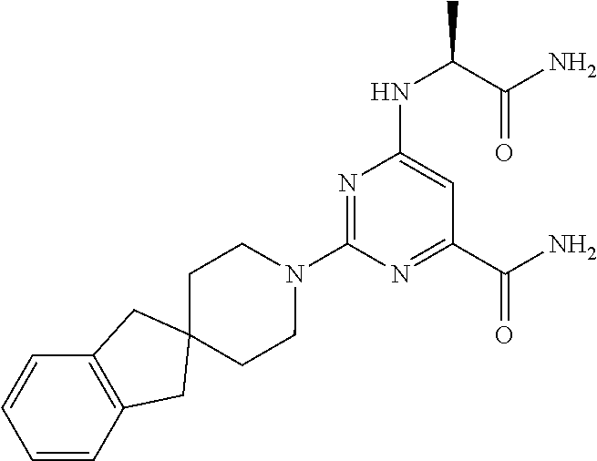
C1(N2CCC3(CC2)CC2=C(C=CC=C2)C3)=NC(NC(C)C(N)=O)=CC(C(N)=O)=N1
